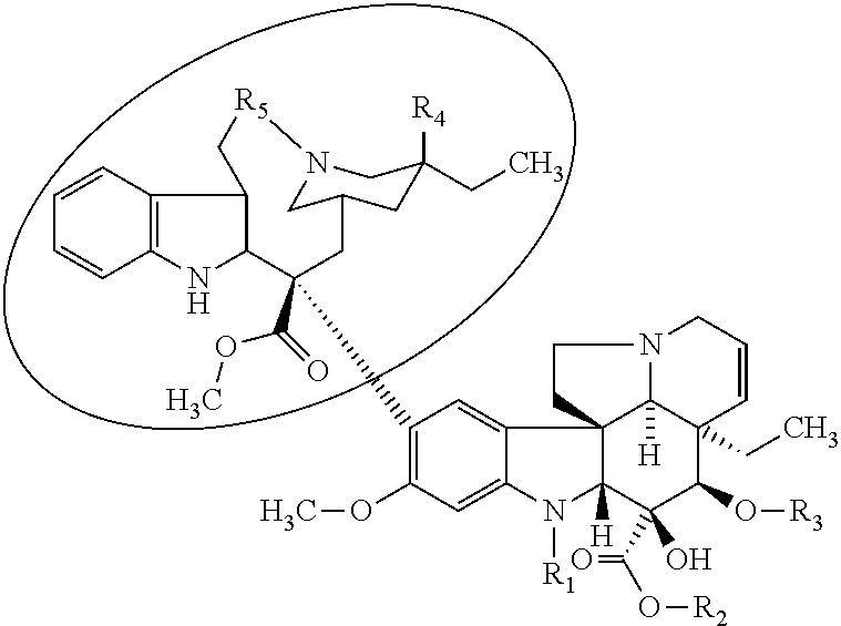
C1(C2(C(OC)=O)C3NC4=C(C=CC=C4)C3C[R5]N3CC(C2)CC([R4])(CC)C3)=C(OC)C=C2C(=C1)C13C([H])(N2[R1])C(C(=O)O[R2])(O)C(O[R3])C2(CC)C1([H])N(CC=C2)CC3
